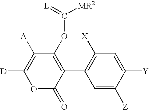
C1([A])=C([D])OC(=O)C(C2=C([X])C=C([Y])C([Z])=C2)=C1OC([MR2])=[L]
